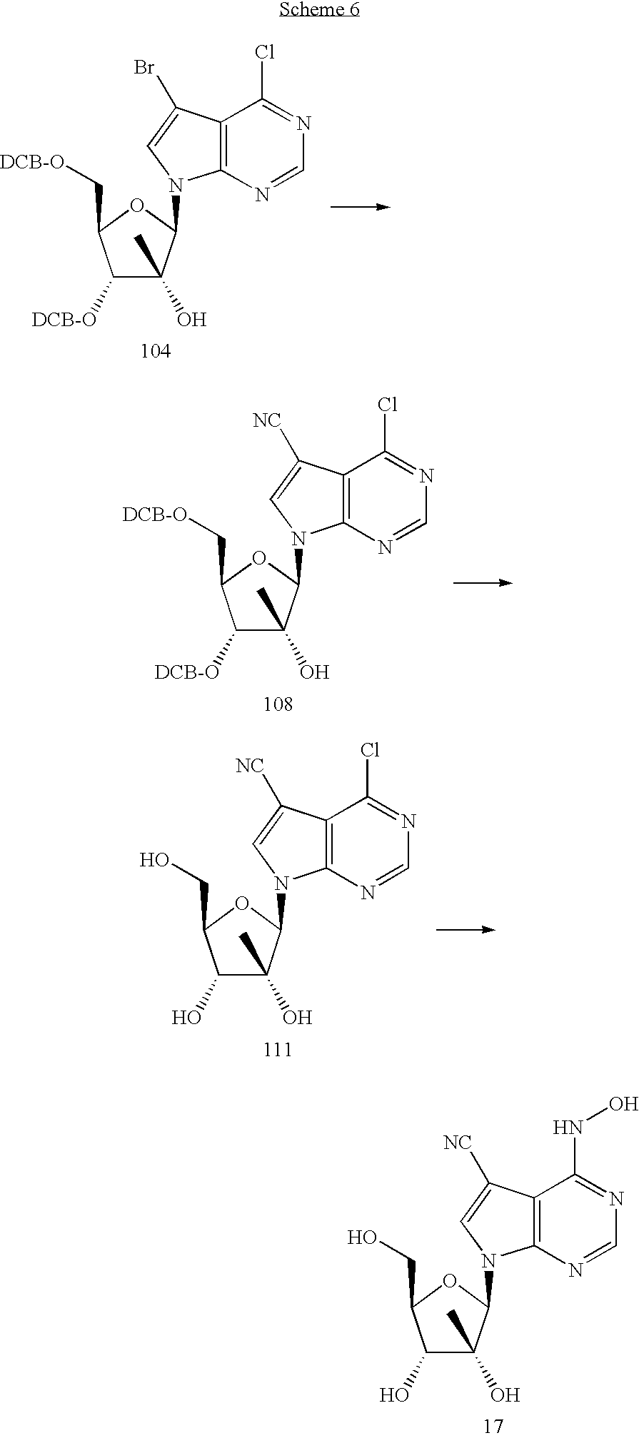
C1(O)C(O)(C)C(N2C3=C(C([NC])=C2)C(NO)=NC=N3)OC1CO.C1([DCB-O])C(O)(C)C(N2C3=C(C(Br)=C2)C(Cl)=NC=N3)OC1C[DCB-O].C1([DCB-O])C(O)(C)C(N2C3=C(C([NC])=C2)C(Cl)=NC=N3)OC1C[DCB-O].C1(O)C(O)(C)C(N2C3=C(C([NC])=C2)C(Cl)=NC=N3)OC1CO
